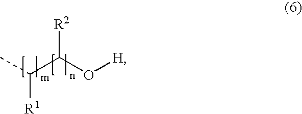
CC(C(O[H])[R2])[R1]
